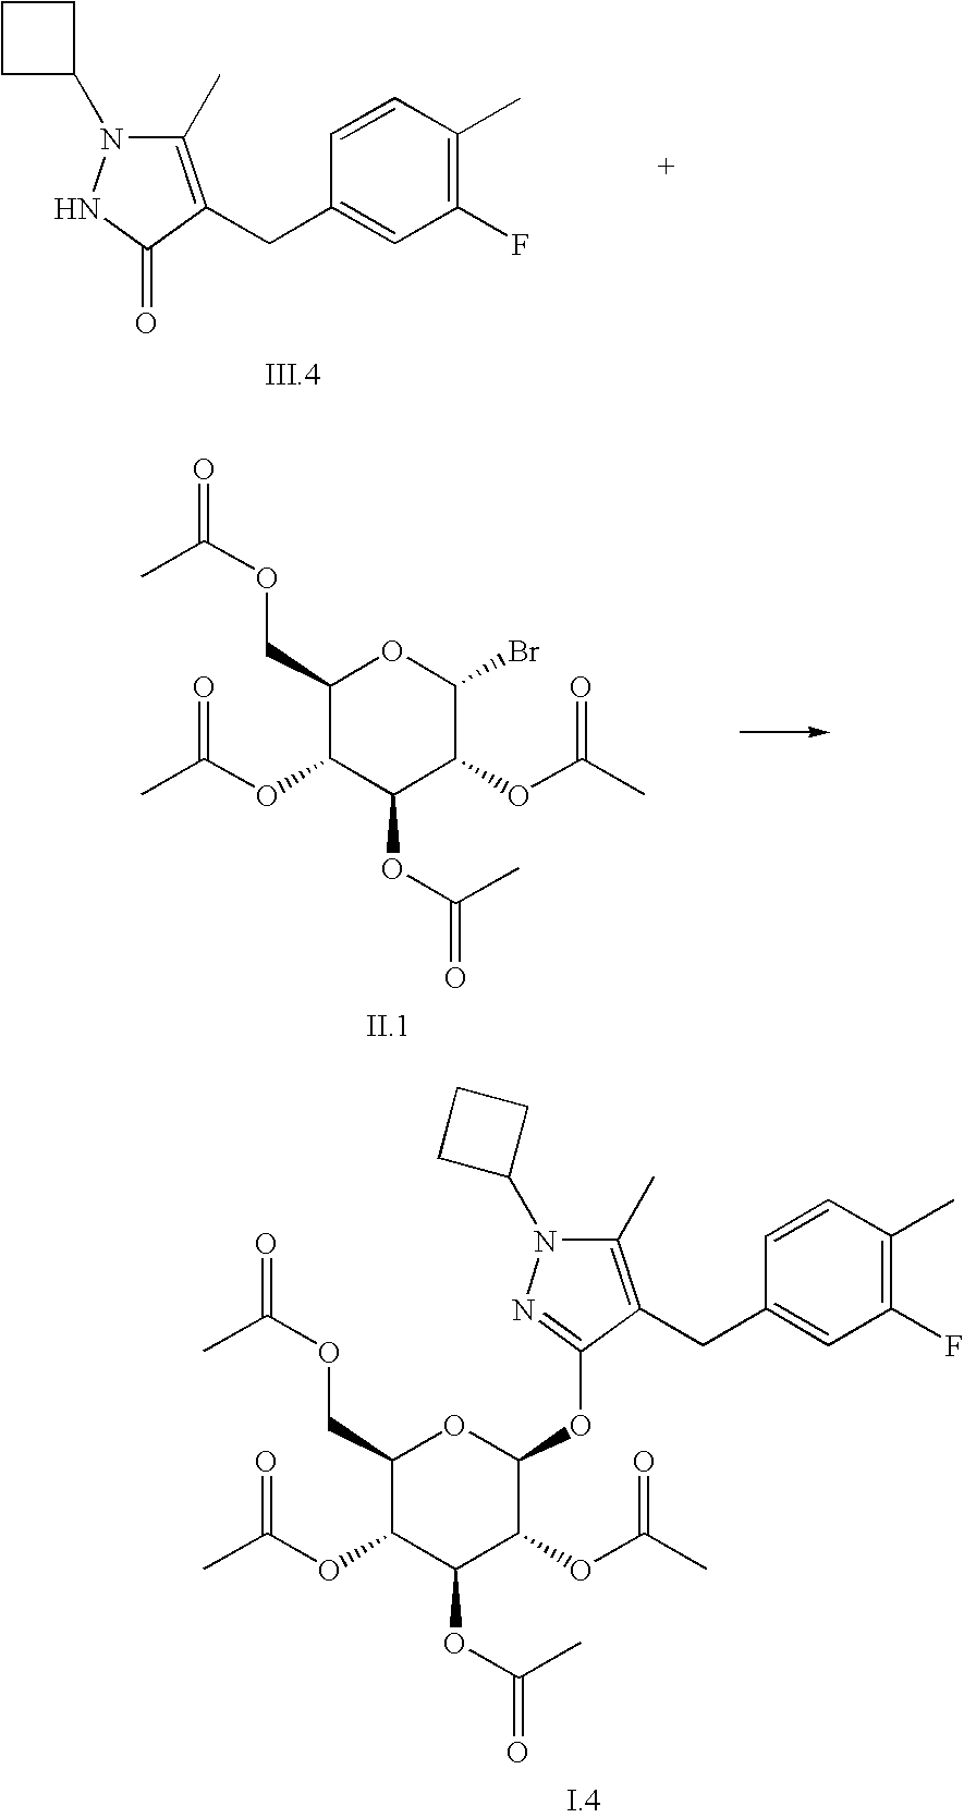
C1(C)=C(CC2=CC(F)=C(C)C=C2)C(=O)NN1C1CCC1.C1(COC(=O)C)C(OC(C)=O)C(OC(=O)C)C(OC(C)=O)C(Br)O1.C1(COC(=O)C)C(OC(C)=O)C(OC(=O)C)C(OC(C)=O)C(OC2=NN(C3CCC3)C(C)=C2CC2=CC(F)=C(C)C=C2)O1
